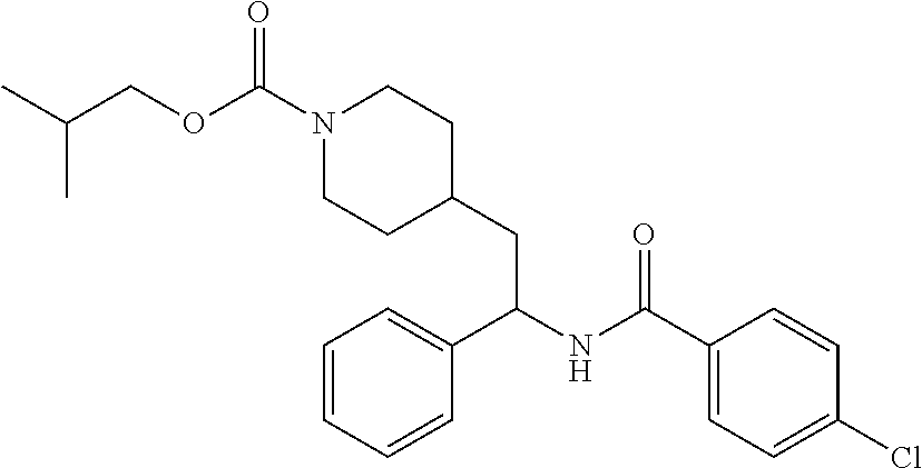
C(OC(N1CCC(CC(NC(C2=CC=C(Cl)C=C2)=O)C2=CC=CC=C2)CC1)=O)C(C)C
